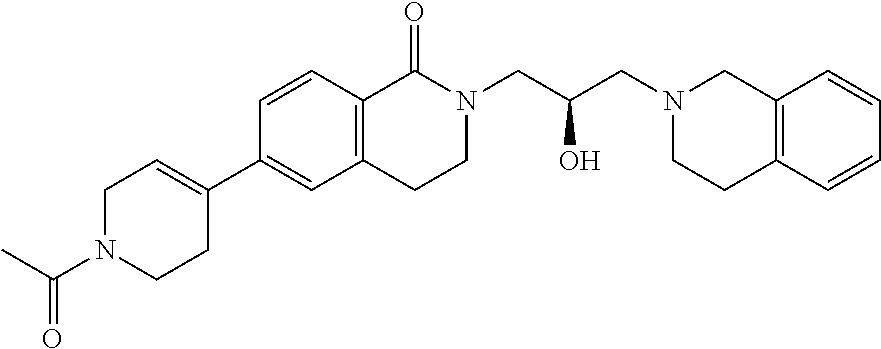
C1N(C(C)=O)CCC(C2=CC3=C(C=C2)C(=O)N(CC(O)CN2CCC4=C(C2)C=CC=C4)CC3)=C1
